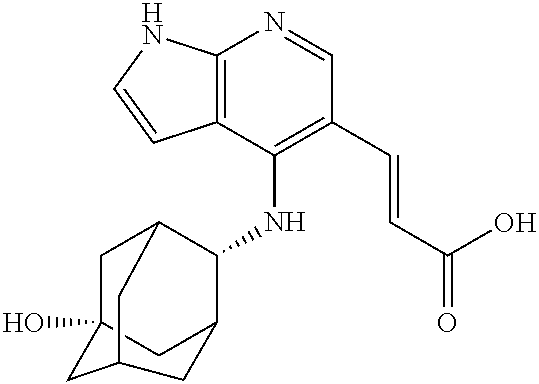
C12=C(C(NC3C4CC5(O)CC3CC(C5)C4)=C(C=CC(=O)O)C=N1)C=CN2
